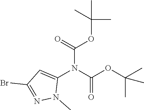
C1(N(C(OC(C)(C)C)=O)C(OC(C)(C)C)=O)=CC(Br)=NN1C
